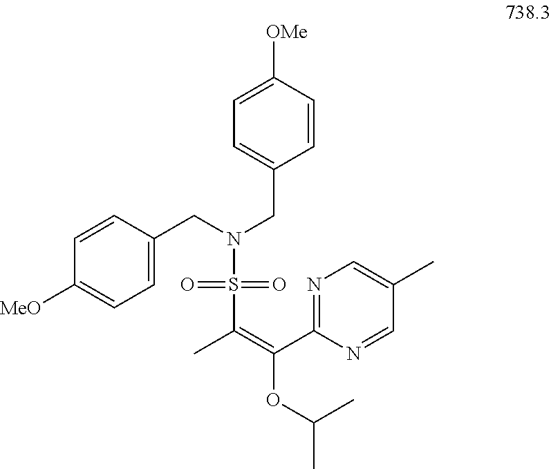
C1=CC(CN(CC2=CC=C([OMe])C=C2)S(=O)(=O)C(=C(C2=NC=C(C)C=N2)OC(C)C)C)=CC=C1[MeO]
